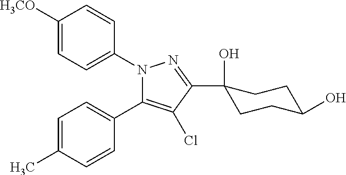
N1(C2=CC=C([H3CO])C=C2)C(C2=CC=C(C)C=C2)=C(Cl)C(C2(O)CCC(O)CC2)=N1
